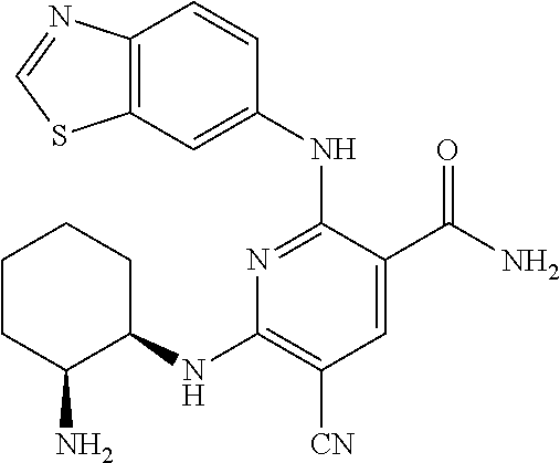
C1=C(NC2=NC(NC3C(N)CCCC3)=C([CN])C=C2C(N)=O)C=CC2=C1SC=N2
